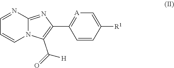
N1=CC=CN2C1=NC(C1=[A]C=C([R1])C=C1)=C2C(=O)[H]
